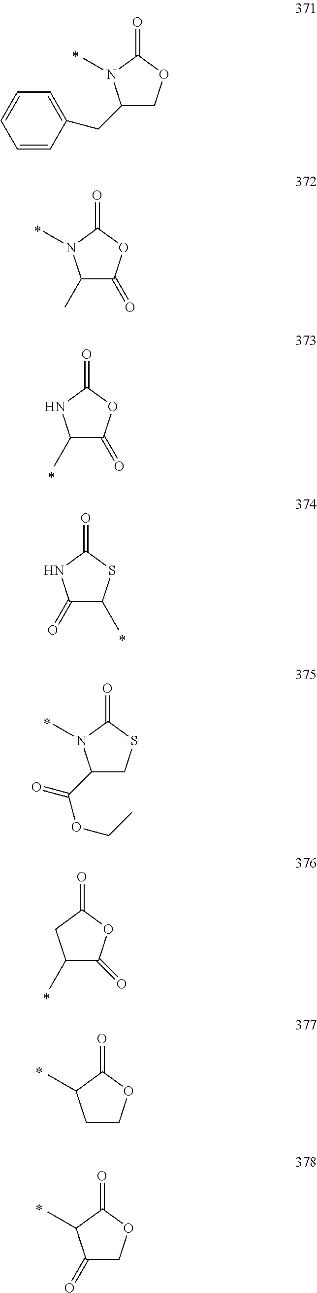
C1(CC2=CC=CC=C2)COC(=O)N1C.C1(C)C(=O)OC(=O)N1C.C1(C)C(=O)OC(=O)N1.C1(=O)C(C)SC(=O)N1.C1(C(=O)OCC)CSC(=O)N1C.C1(C)C(=O)OC(=O)C1.C1COC(=O)C1C.C1(=O)COC(=O)C1C
